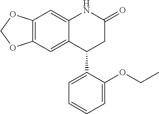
C12=C(C=C3C(=C1)NC(=O)CC3C1=CC=CC=C1OCC)OCO2
